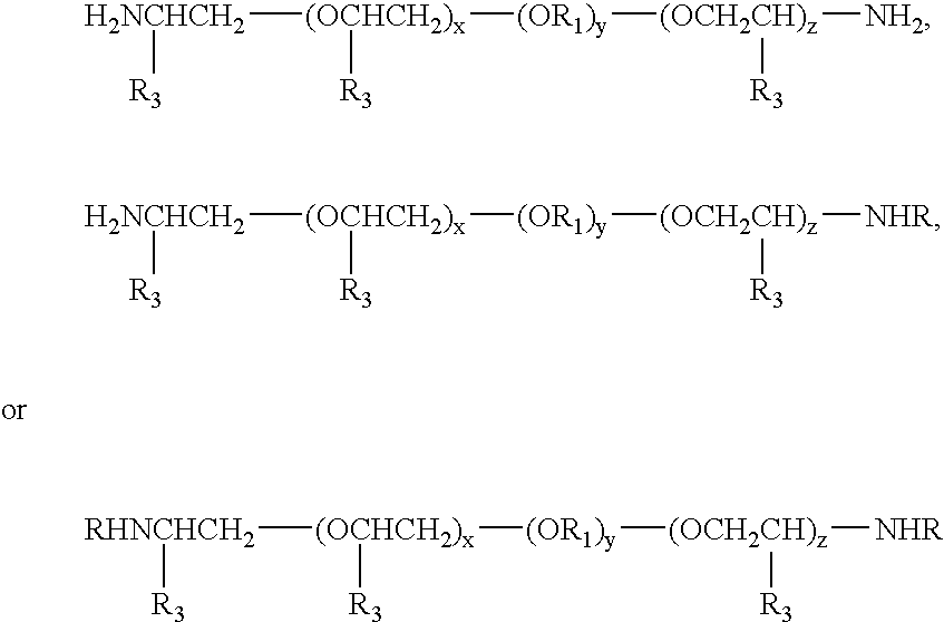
[H2NCHCH2]([(OCHCH2)x]([(OR1)y][(OCH2CH)z]([NH2])[R3])[R3])[R3].[RHNCHCH2]([(OCHCH2)x]([(OR1)y][(OCH2CH)z]([NHR])[R3])[R3])[R3].[H2NCHCH2]([(OCHCH2)x]([(OR1)y][(OCH2CH)z]([NHR])[R3])[R3])[R3]
